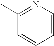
C1=CN=C(C)C=C1
